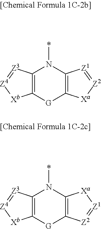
C12=C([G]C3=C(N1*)[Z1]=[Z2][Xa]3)[Xb][Z4]=[Z3]2.C12=C([G]C3=C(N1*)[Xa][Z1]=[Z2]3)[Xb][Z4]=[Z3]2
